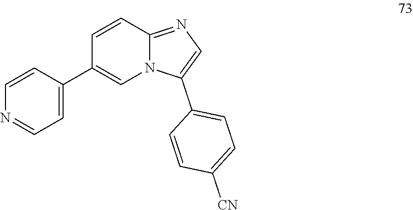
C1=CC(C2=CN3C(=NC=C3C3=CC=C([CN])C=C3)C=C2)=CC=N1
